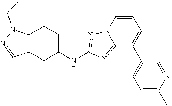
C12=C(CC(NC3=NN4C(=N3)C(C3=CC=C(C)N=C3)=CC=C4)CC1)C=NN2CC
